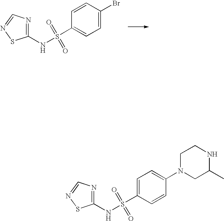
N(S(=O)(C1=CC=C(N2CC(C)NCC2)C=C1)=O)C1=NC=NS1.N(S(=O)(C1=CC=C(Br)C=C1)=O)C1=NC=NS1
